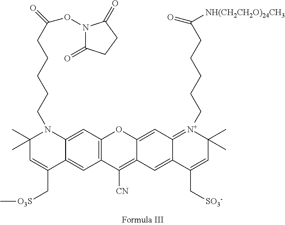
C1=C2C(=CC3=C1OC1=CC4=[N+](CCCCCC([NH(CH2CH2O)24CH3])=O)C(C)(C)C=C(C[SO3-])C4=CC1=C3[CN])C(C[O3S]C)=CC(C)(C)N2CCCCCC(ON1C(=O)CCC1=O)=O
